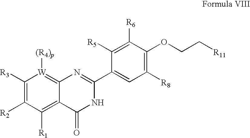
C12=C([R1])C([R2])=C([R3])[W]([(R4)p])=C1N=C(C1=CC([R8])=C(OCC[R11])C([R6])=C1[R5])NC2=O
